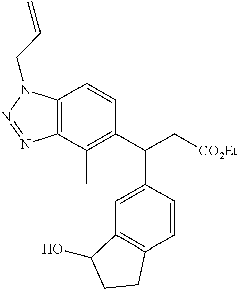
C12=C(C(C)=C(C(C[CO2Et])C3=CC4=C(C=C3)CCC4O)C=C1)N=NN2CC=C
